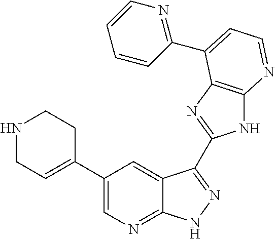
C1(C2=CN=C3C(=C2)C(C2=NC4=C(N2)N=CC=C4C2=NC=CC=C2)=NN3)=CCNCC1
